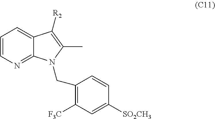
C12=CC=CN=C1N(CC1=C([F3C])C=C([SO2CH3])C=C1)C(C)=C2[R2]
